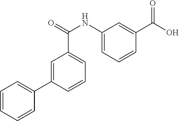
C1=CC=CC(C2=CC(C(=O)NC3=CC=CC(C(O)=O)=C3)=CC=C2)=C1
